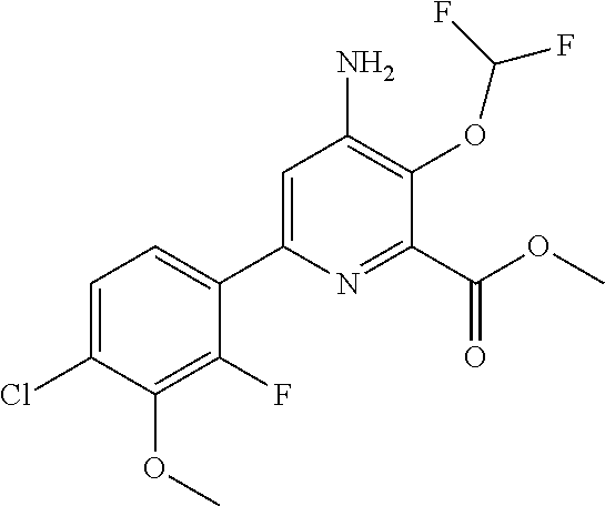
C1=C(C2=CC=C(Cl)C(OC)=C2F)N=C(C(OC)=O)C(OC(F)F)=C1N
